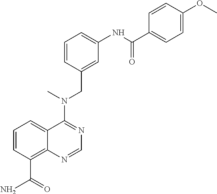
C1=CC(C(N)=O)=C2C(=C1)C(N(CC1=CC(NC(C3=CC=C(OC)C=C3)=O)=CC=C1)C)=NC=N2
